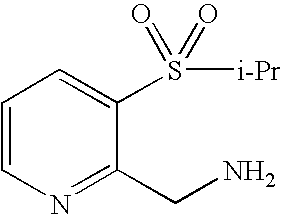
C1=CN=C(CN)C(S([i-Pr])(=O)=O)=C1
